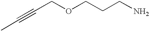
C(COCCCN)#CC
